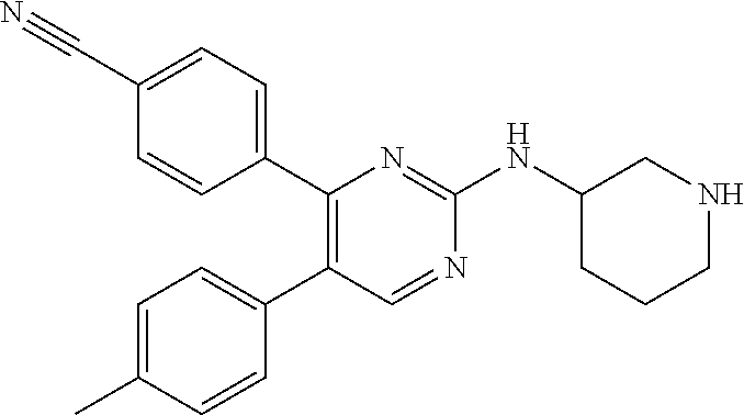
C1(C2=C(C3=CC=C(C)C=C3)C=NC(NC3CNCCC3)=N2)=CC=C(C#N)C=C1
